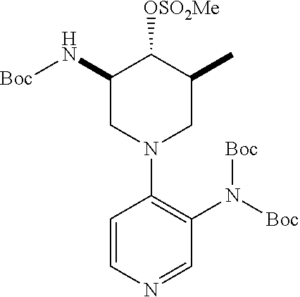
C1=CN=CC(N([Boc])[Boc])=C1N1CC(C)C([OSO2Me])C(N[Boc])C1
